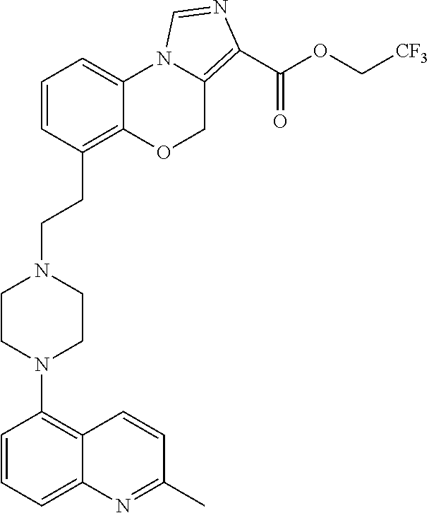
C1=CC(CCN2CCN(C3=C4C(=CC=C3)N=C(C)C=C4)CC2)=C2C(=C1)N1C(=C(C(OC[CF3])=O)N=C1)CO2
